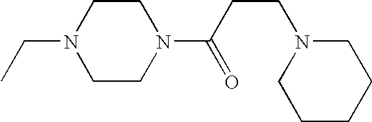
CCN1CCN(C(CCN2CCCCC2)=O)CC1
